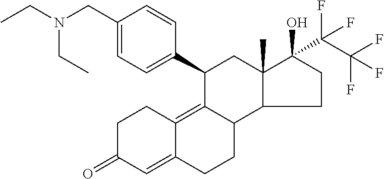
C1C(=O)C=C2C(=C3C(CC2)C2C(C)(CC3C3=CC=C(CN(CC)CC)C=C3)C(O)(C(C(F)(F)F)(F)F)CC2)C1
